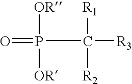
P(C([R1])([R2])[R3])([OR])([OR])=O
